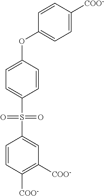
C1=CC([COO-])=CC=C1OC1=CC=C(S(C2=CC([COO-])=C([COO-])C=C2)(=O)=O)C=C1
